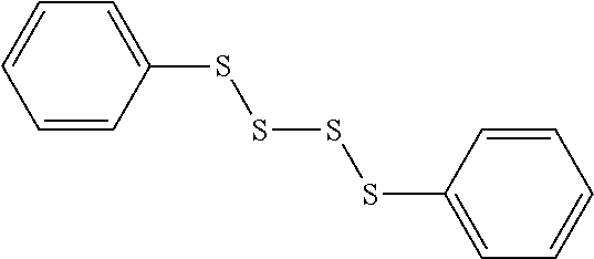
C1=CC(SSSSC2=CC=CC=C2)=CC=C1
